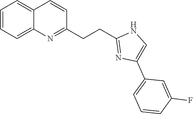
C1=CC=C2C(=C1)C=CC(CCC1=NC(C3=CC=CC(F)=C3)=CN1)=N2
